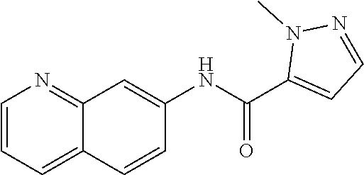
C1=CC=C2C(=N1)C=C(NC(C1=CC=NN1C)=O)C=C2
